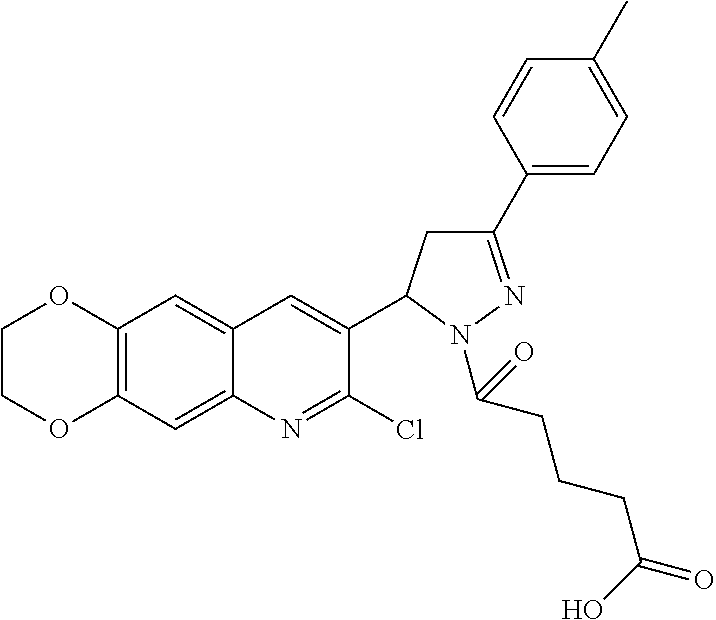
O1CCOC2=C1C=C1C(=C2)N=C(Cl)C(C2CC(C3=CC=C(C)C=C3)=NN2C(CCCC(O)=O)=O)=C1
